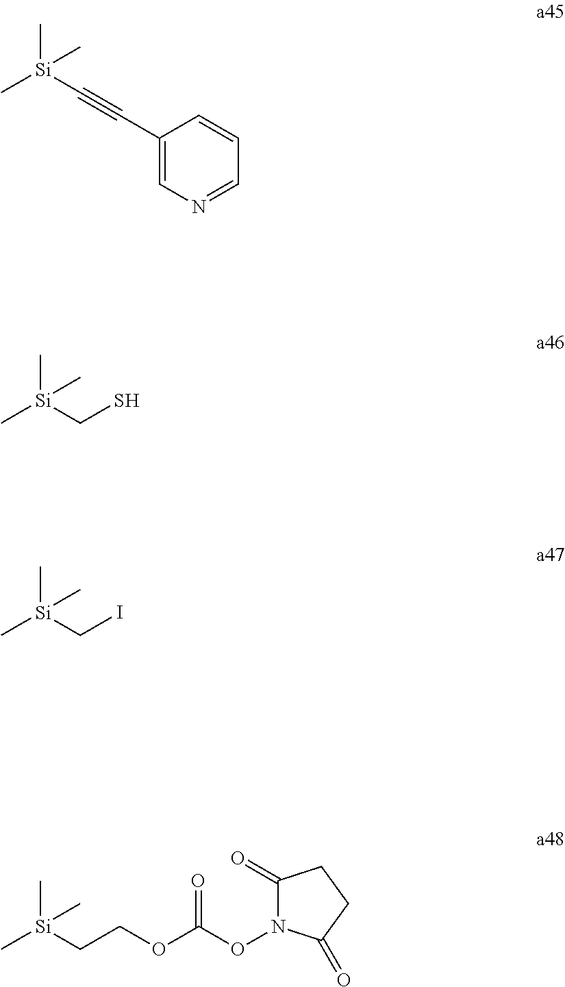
C1(C#C[Si](C)(C)C)=CN=CC=C1.C[Si](CS)(C)C.C[Si](CI)(C)C.C1(=O)N(OC(OCC[Si](C)(C)C)=O)C(=O)CC1
